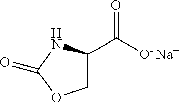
C1C(C(=O)[O- Na+])NC(=O)O1
